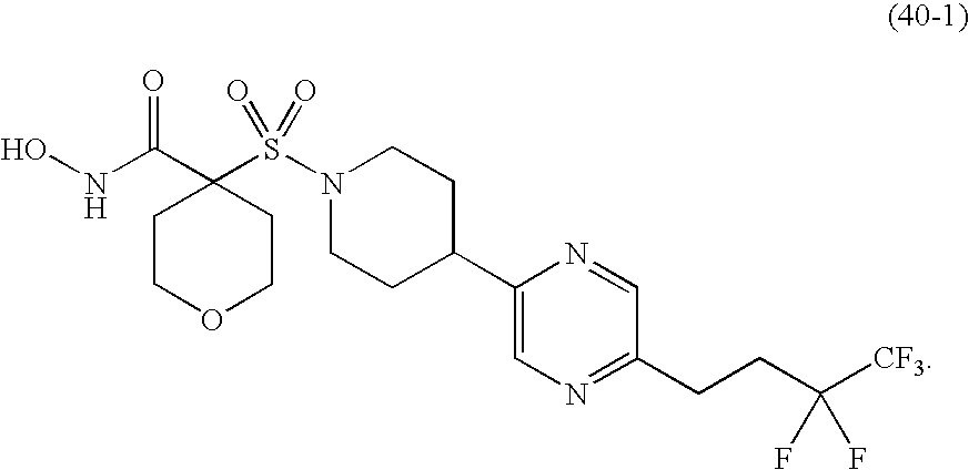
C1COCCC1(C(NO)=O)S(=O)(=O)N1CCC(C2=CN=C(CCC([CF3])(F)F)C=N2)CC1
